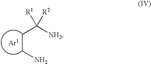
C(CN)C([NH2])([R1])[R2]
